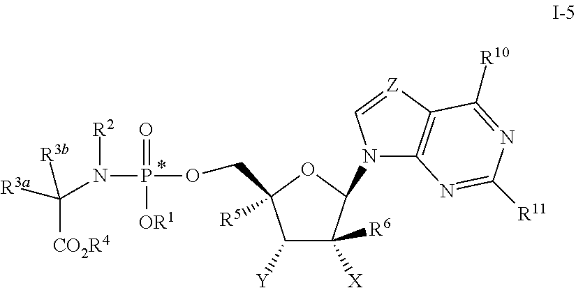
C1([Y])C([R6])([X])C(N2C3=C([Z]=C2)C([R10])=NC([R11])=N3)OC1([R5])COP(N(C([R3a])([CO2R4])[R3b])[R2])(=O)[OR1]
